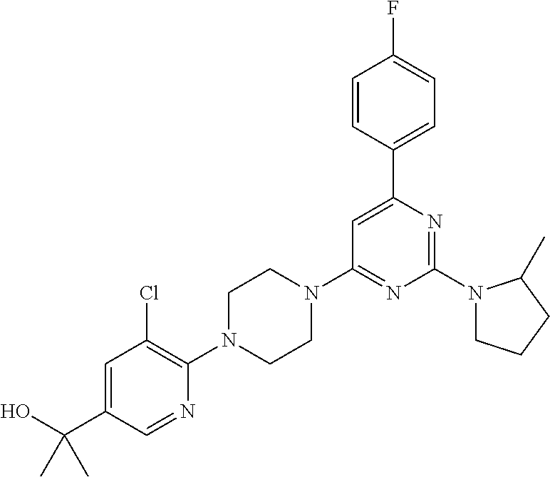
N1(C2=NC(C3=CC=C(F)C=C3)=CC(N3CCN(C4=C(Cl)C=C(C(O)(C)C)C=N4)CC3)=N2)CCCC1C
